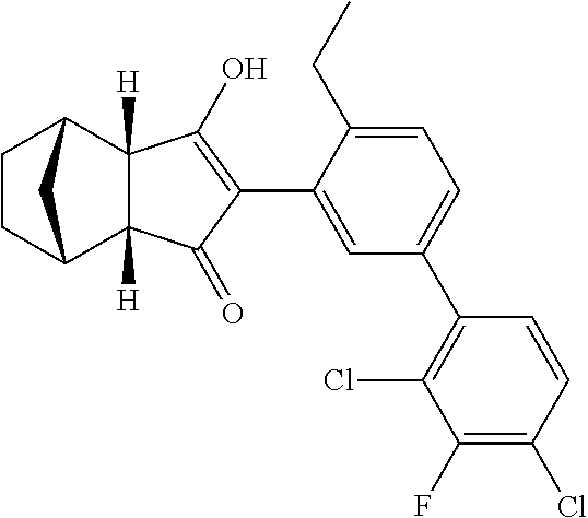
C1=C(C2=C(O)C3([H])C([H])(C2=O)C2CCC3C2)C(CC)=CC=C1C1=C(Cl)C(F)=C(Cl)C=C1
